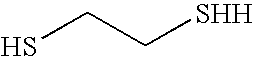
SCC[SHH]
